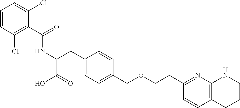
C(C1=C(Cl)C=CC=C1Cl)(=O)NC(CC1=CC=C(COCCC2=NC3=C(C=C2)CCCN3)C=C1)C(O)=O
